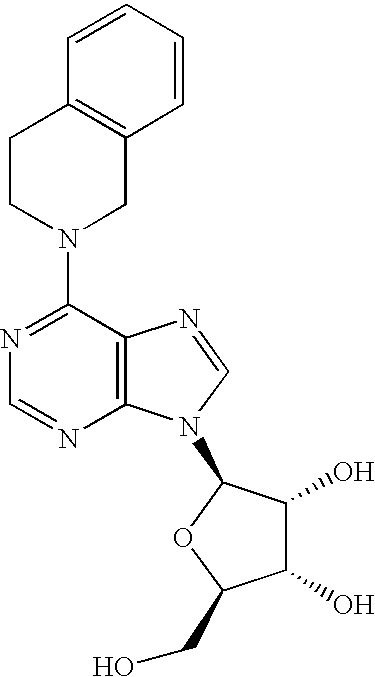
N1=C(N2CC3=C(CC2)C=CC=C3)C2=C(N=C1)N(C1C(O)C(O)C(CO)O1)C=N2
